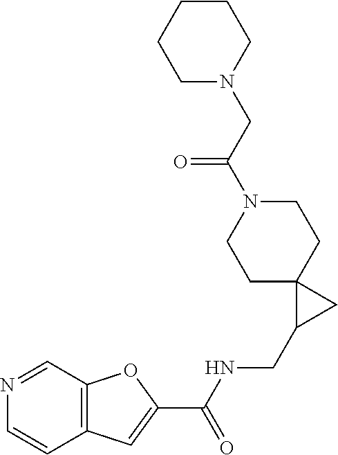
C12=C(C=NC=C1)OC(C(NCC1CC13CCN(C(CN1CCCCC1)=O)CC3)=O)=C2
